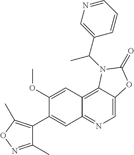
C1(C2=CC3=NC=C4C(=C3C=C2OC)N(C(C2=CN=CC=C2)C)C(=O)O4)=C(C)ON=C1C
